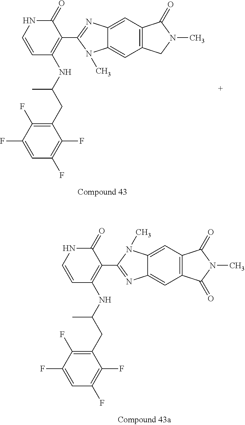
C1(C2=NC3=CC4=C(C=C3N2C)C(=O)N(C)C4=O)=C(NC(CC2=C(F)C(F)=CC(F)=C2F)C)C=CNC1=O.C1(C2=NC3=CC4=C(C=C3N2C)CN(C)C4=O)=C(NC(CC2=C(F)C(F)=CC(F)=C2F)C)C=CNC1=O
